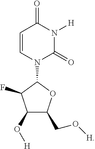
C1(O[H])C(CO[H])OC(N2C(=O)N([H])C(=O)C=C2)C1F
